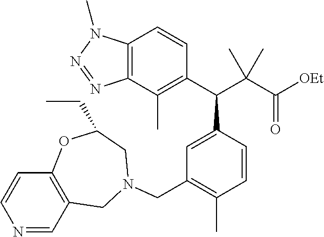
N1=CC2=C(C=C1)OC(CC)CN(CC1=C(C)C=CC(C(C3=C(C)C4=C(C=C3)N(C)N=N4)C(C([OEt])=O)(C)C)=C1)C2
